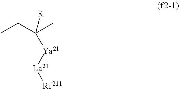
C([Ya21][La21][Rf211])(CC)(C)[R]
